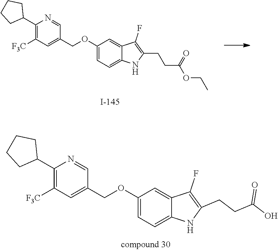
C1(C2CCCC2)=C([F3C])C=C(COC2=CC=C3C(=C2)C(F)=C(CCC(=O)OCC)N3)C=N1.C1(C2CCCC2)=C([F3C])C=C(COC2=CC=C3C(=C2)C(F)=C(CCC(O)=O)N3)C=N1
